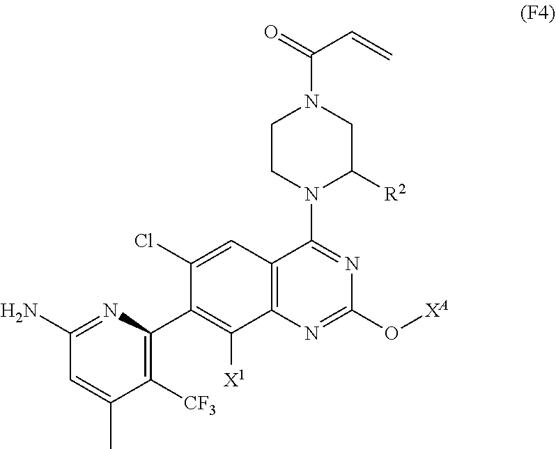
C1([CF3])=C(C2=C([X1])C3=C(C=C2Cl)C(N2C([R2])CN(C(=O)C=C)CC2)=NC(O[XA])=N3)N=C(N)C=C1C
